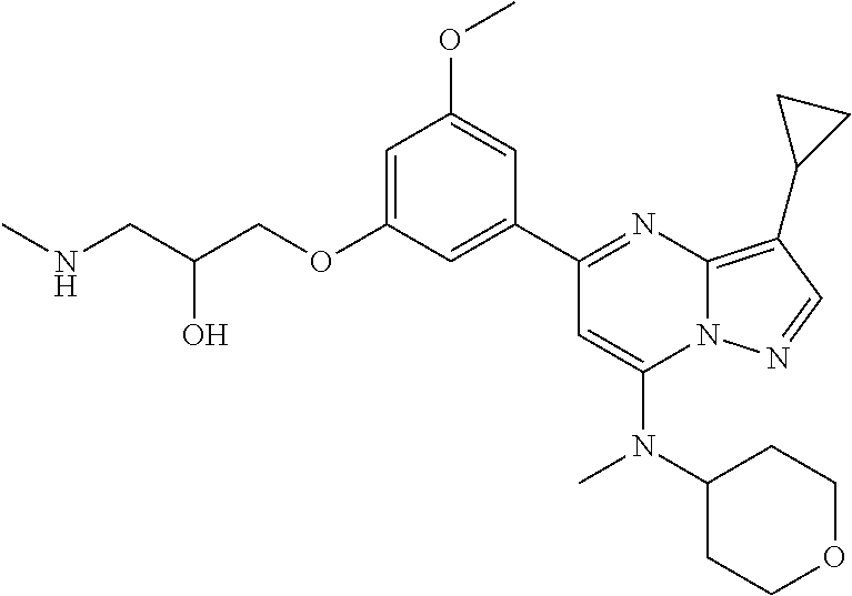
C1=C(OCC(CNC)O)C=C(C2=NC3=C(C4CC4)C=NN3C(N(C3CCOCC3)C)=C2)C=C1OC
